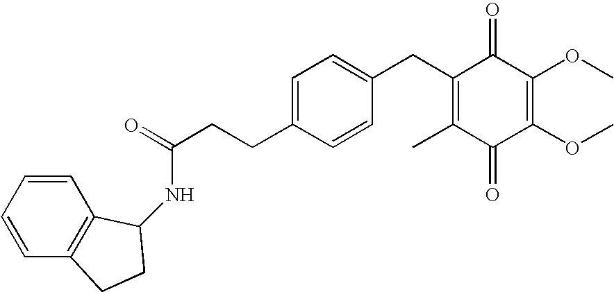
C1(=O)C(C)=C(CC2=CC=C(CCC(=O)NC3C4=C(C=CC=C4)CC3)C=C2)C(=O)C(OC)=C1OC
